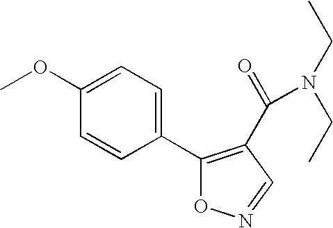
C1(C2=C(C(=O)N(CC)CC)C=NO2)=CC=C(OC)C=C1
